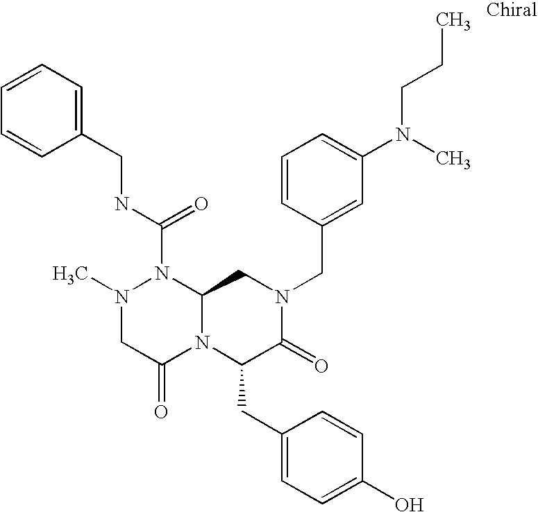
CN1CC(=O)N2C(N1C(NCC1=CC=CC=C1)=O)CN(CC1=CC(N(C)CCC)=CC=C1)C(=O)C2CC1=CC=C(O)C=C1
